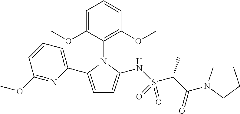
C1=C(C2=CC=CC(OC)=N2)N(C2=C(OC)C=CC=C2OC)C(NS(C(C(=O)N2CCCC2)C)(=O)=O)=C1
